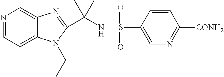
N1=CC=C2C(=C1)N=C(C(NS(C1=CN=C([CONH2])C=C1)(=O)=O)(C)C)N2CC
